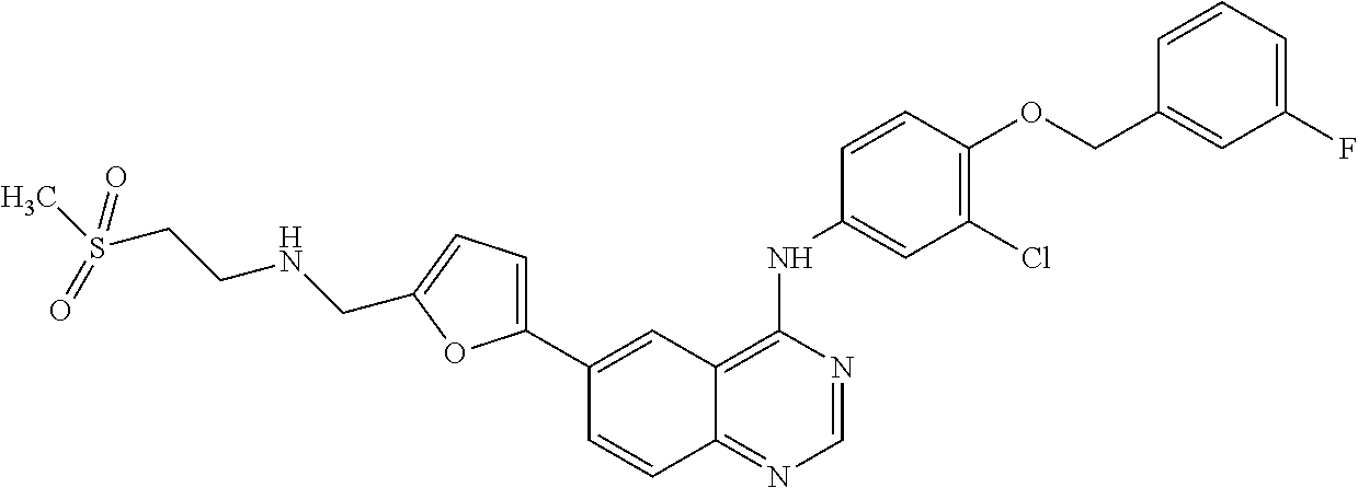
C1=NC(NC2=CC(Cl)=C(OCC3=CC(F)=CC=C3)C=C2)=C2C(=N1)C=CC(C1=CC=C(CNCCS(=O)(C)=O)O1)=C2
